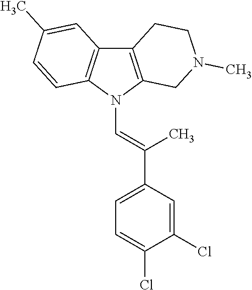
C12=C(N(C=C(C3=CC=C(Cl)C(Cl)=C3)C)C3=C1C=C(C)C=C3)CN(C)CC2
